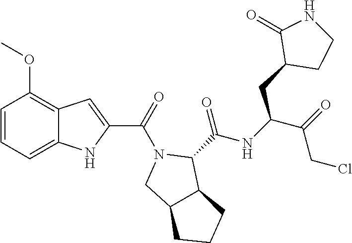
C1=CC=C2C(=C1OC)C=C(C(N1CC3C(C1C(=O)NC(CC1CCNC1=O)C(CCl)=O)CCC3)=O)N2
